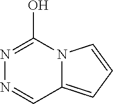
N1=C(O)N2C(=CC=C2)C=N1
